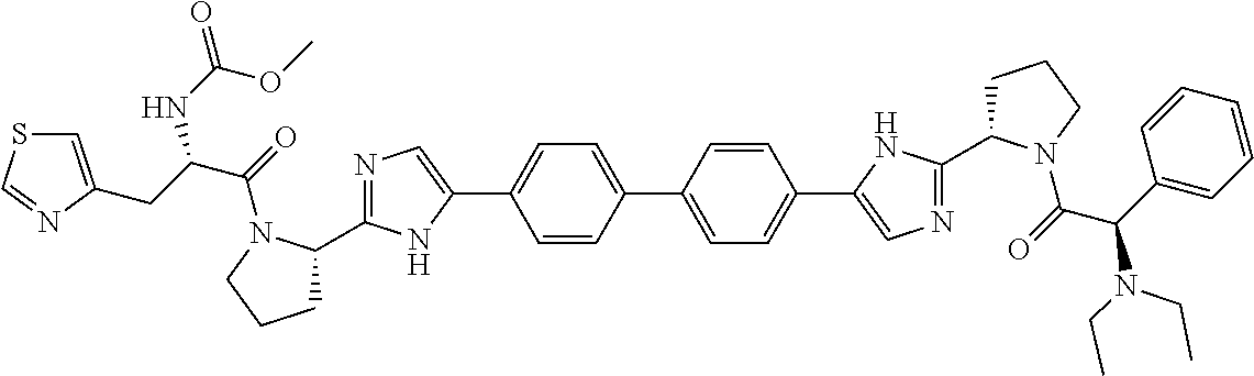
C1=CC(C2=CC=C(C3=CN=C(C4CCCN4C(C(C4=CC=CC=C4)N(CC)CC)=O)N3)C=C2)=CC=C1C1=CN=C(C2CCCN2C(C(CC2=CSC=N2)NC(=O)OC)=O)N1
